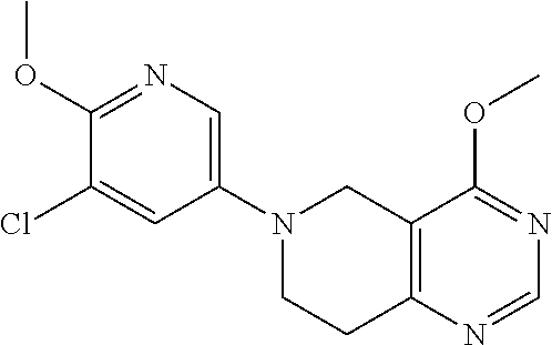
C12=C(N=CN=C1OC)CCN(C1=CN=C(OC)C(Cl)=C1)C2
